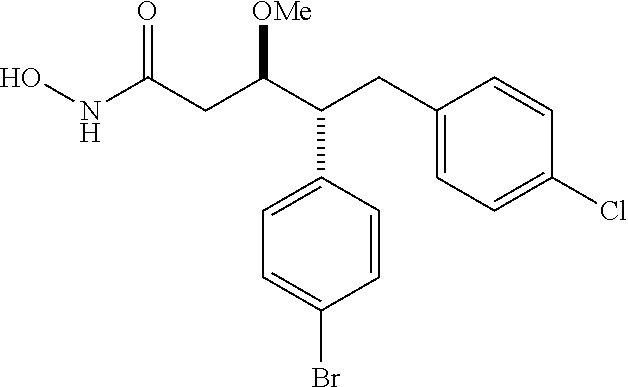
C1(CC(C(CC(NO)=O)[OMe])C2=CC=C(Br)C=C2)=CC=C(Cl)C=C1
